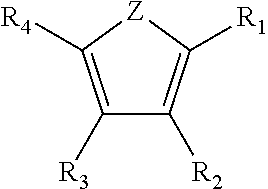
C1([R3])=C([R4])[Z]C([R1])=C1[R2]
